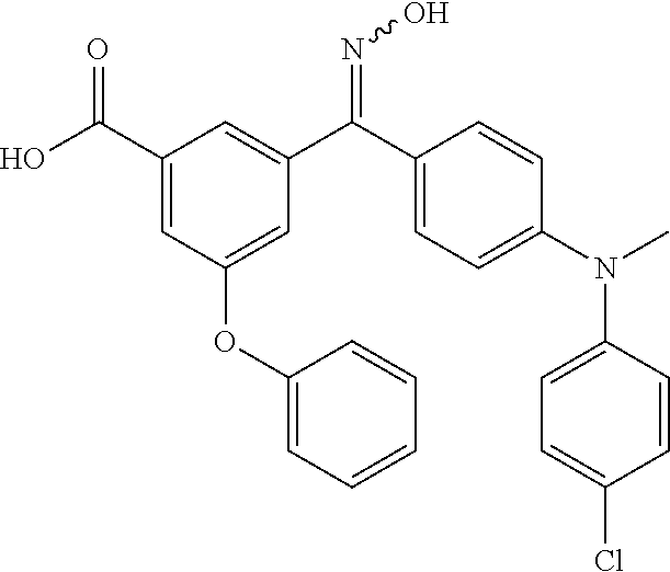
C1(C(O)=O)=CC(OC2=CC=CC=C2)=CC(C(C2=CC=C(N(C)C3=CC=C(Cl)C=C3)C=C2)=NO)=C1
